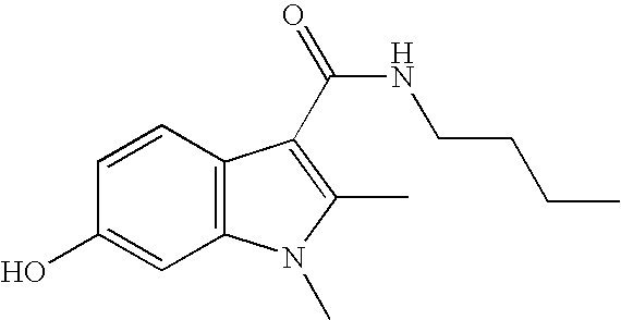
C1(O)=CC2=C(C=C1)C(C(NCCCC)=O)=C(C)N2C
